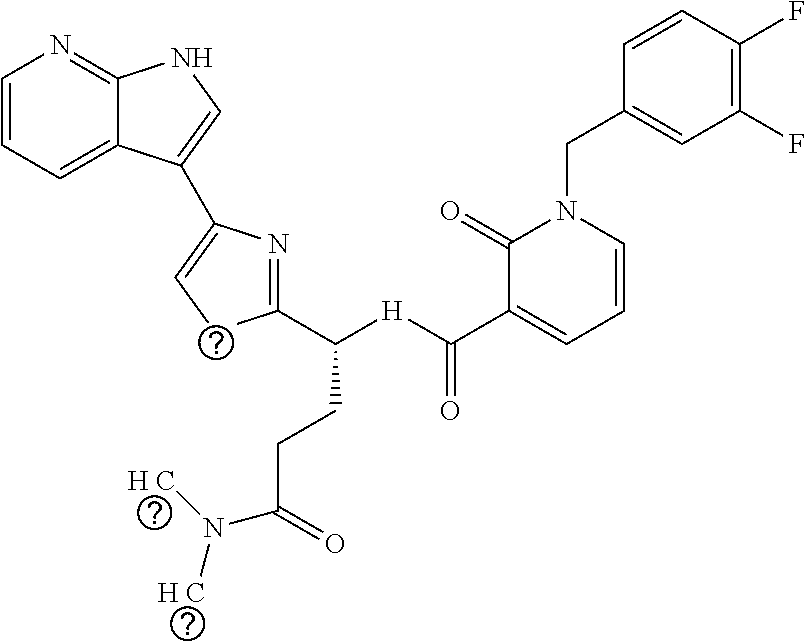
C1=CC=C2C(=N1)NC=C2C1=CCC(C([H]C(C2=CC=CN(CC3=CC(F)=C(F)C=C3)C2=O)=O)CCC(=O)N([H C])[H C])=N1
